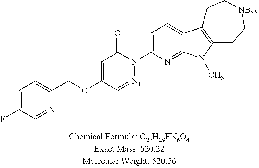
C1=C(F)C=NC(COC2=CC(=O)N(C3=CC=C4C(=N3)N(C)C3=C4CC[NBoc]CC3)[N1]=C2)=C1
